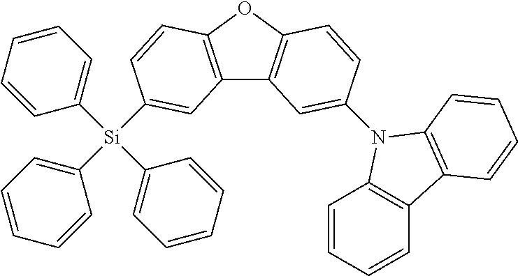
C1=CC=CC=C1[Si](C1=CC=CC=C1)(C1=CC=CC=C1)C1=CC2=C(OC3=C2C=C(N2C4=C(C=CC=C4)C4=C2C=CC=C4)C=C3)C=C1
